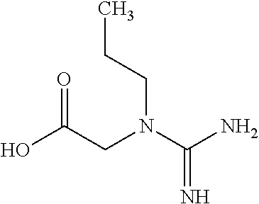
OC(CN(C(N)=N)CCC)=O
